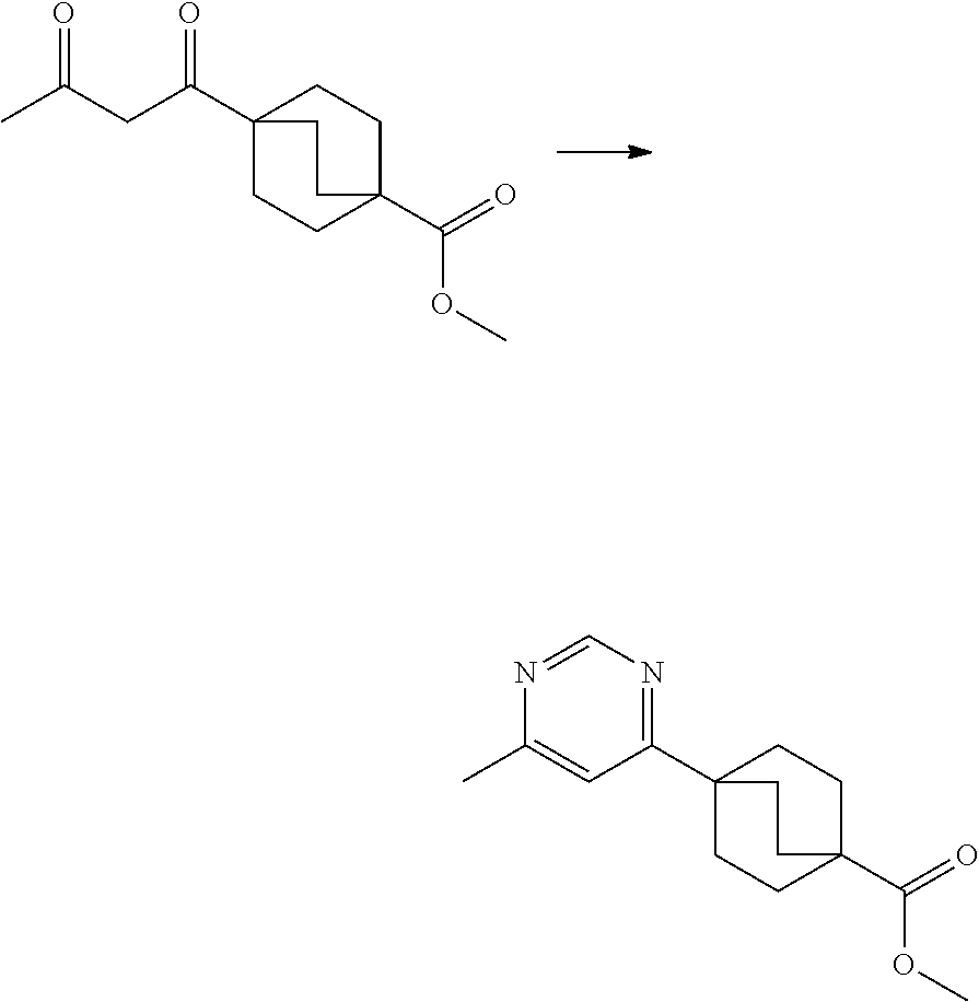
C12(C(CC(C)=O)=O)CCC(C(=O)OC)(CC1)CC2.C12(C3=NC=NC(C)=C3)CCC(C(=O)OC)(CC1)CC2
